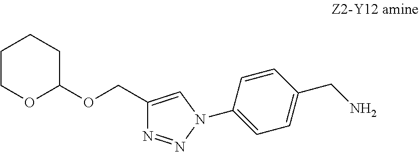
C1(COC2CCCCO2)=CN(C2=CC=C(CN)C=C2)N=N1
